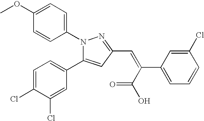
N1(C2=CC=C(OC)C=C2)C(C2=CC=C(Cl)C(Cl)=C2)=CC(C=C(C2=CC=CC(Cl)=C2)C(=O)O)=N1
